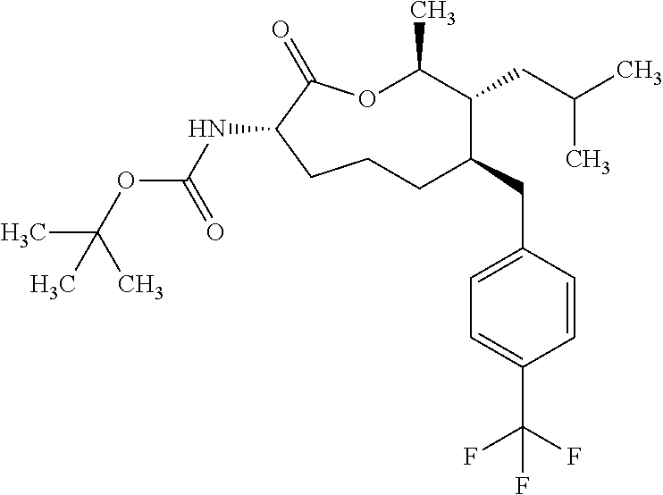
O1C(C)C(CC(C)C)C(CC2=CC=C(C(F)(F)F)C=C2)CCCC(NC(OC(C)(C)C)=O)C1=O
